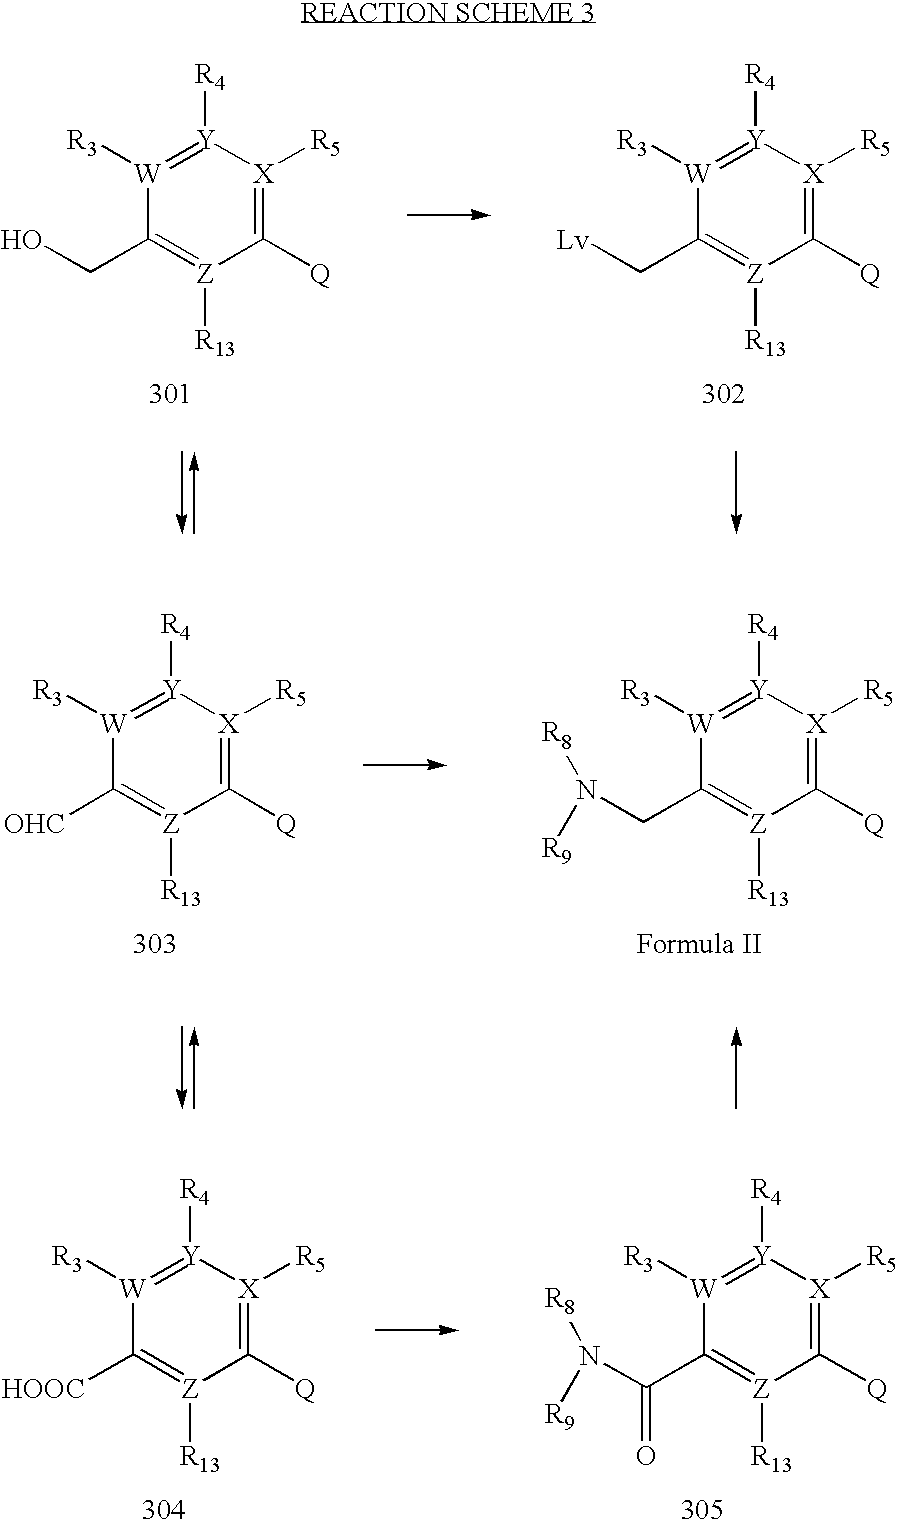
[W]1([R3])=[Y]([R4])[X]([R5])=C([Q])[Z]([R13])=C1CO.[W]1([R3])=[Y]([R4])[X]([R5])=C([Q])[Z]([R13])=C1C[Lv].[W]1([R3])=[Y]([R4])[X]([R5])=C([Q])[Z]([R13])=C1[OHC].[W]1([R3])=[Y]([R4])[X]([R5])=C([Q])[Z]([R13])=C1CN([R8])[R9].[W]1([R3])=[Y]([R4])[X]([R5])=C([Q])[Z]([R13])=C1C(N([R8])[R9])=O.[W]1([R3])=[Y]([R4])[X]([R5])=C([Q])[Z]([R13])=C1[HOOC]
